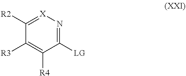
C1([R2])=[X]N=C([LG])C([R4])=C1[R3]
